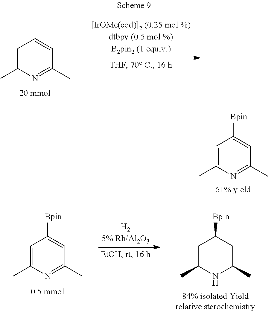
C1=C(C)N=C(C)C=C1.C1=C(C)N=C(C)C=C1[Bpin].C1=C(C)N=C(C)C=C1[Bpin].C1C(C)NC(C)CC1[Bpin]
